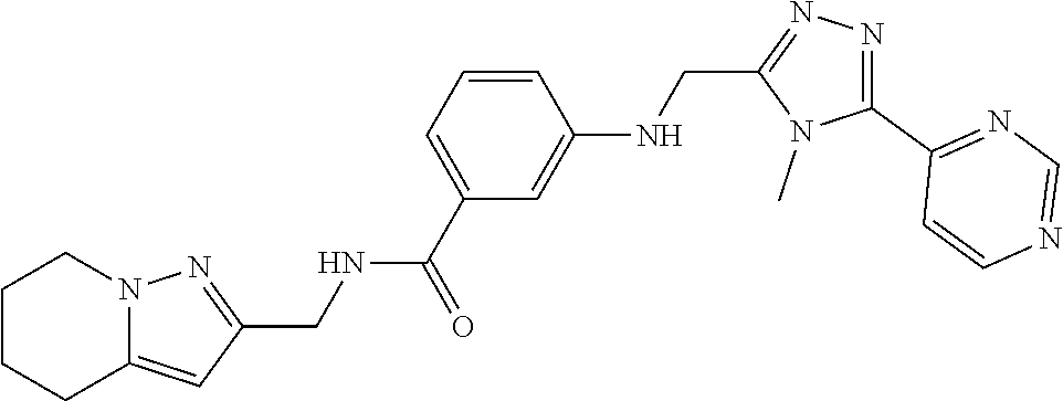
N1=C(CNC(C2=CC=CC(NCC3=NN=C(C4=NC=NC=C4)N3C)=C2)=O)C=C2CCCCN12
